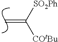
C=C([SO2Ph])[COtBu]
